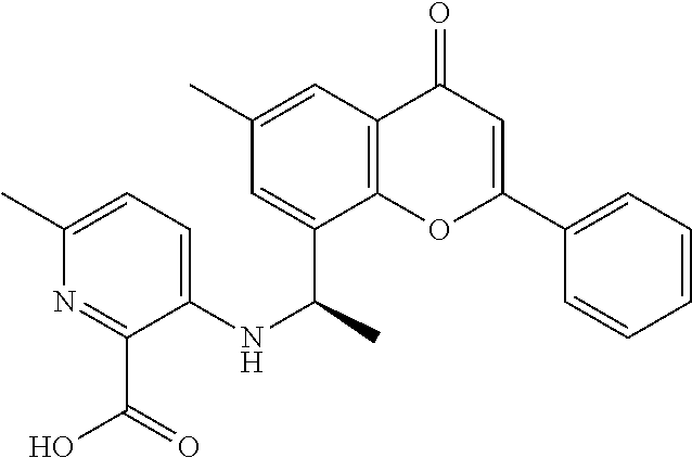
C1(C)=CC2=C(OC(C3=CC=CC=C3)=CC2=O)C(C(NC2=CC=C(C)N=C2C(O)=O)C)=C1
